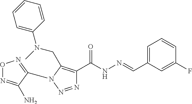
N1=NN(C2=NON=C2N)C(CN(C2=CC=CC=C2)C)=C1C(NN=CC1=CC=CC(F)=C1)=O
